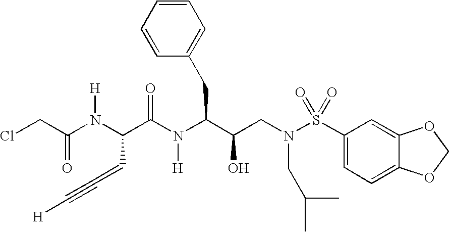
ClCC(=O)N([H])C(C(=O)N([H])C(C(O)CN(S(=O)(=O)C1=CC=C2C(=C1)OCO2)CC(C)C)CC1=CC=CC=C1)C=C#C[H]
